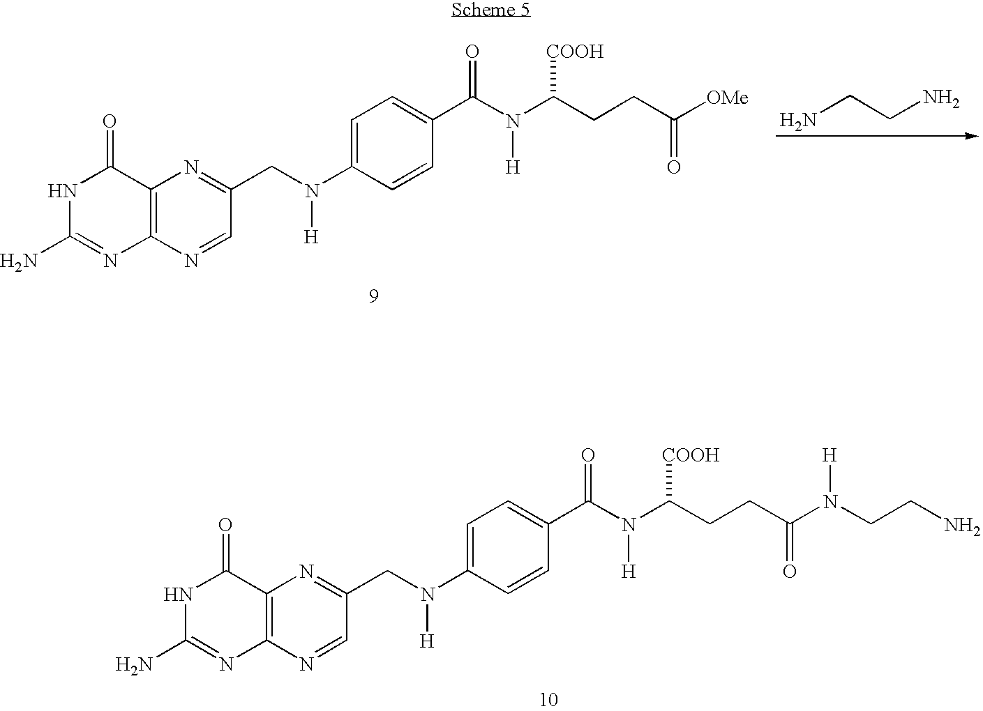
N1C(N)=NC2=C(C1=O)N=C(CN(C1=CC=C(C(=O)N(C(CCC(N(CCN)[H])=O)[COOH])[H])C=C1)[H])C=N2.N1C(N)=NC2=C(C1=O)N=C(CN(C1=CC=C(C(=O)N(C(CCC([OMe])=O)[COOH])[H])C=C1)[H])C=N2.C(N)CN
